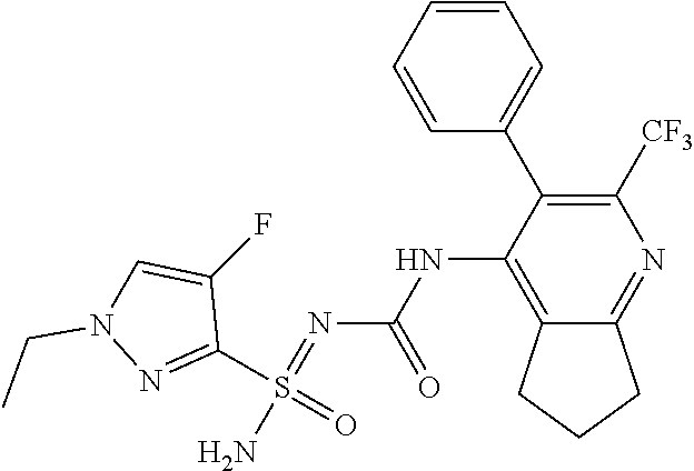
N(C1=C2C(=NC([CF3])=C1C1=CC=CC=C1)CCC2)C(N=S(N)(C1=NN(CC)C=C1F)=O)=O
